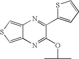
C12=CSC=C1N=C(C1=CC=CS1)C(OC(C)C)=N2
